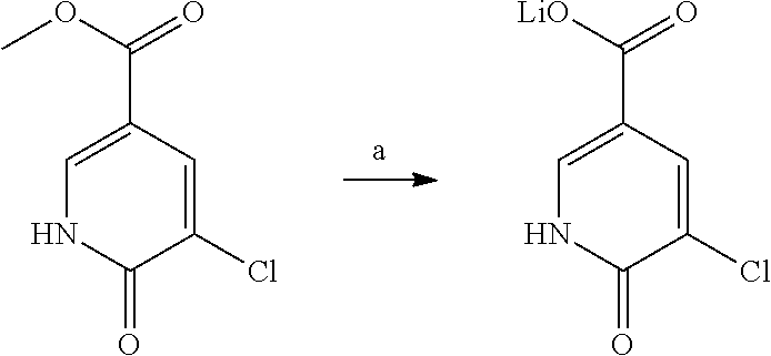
C1=C(C(OC)=O)C=C(Cl)C(=O)N1.C1=C(C([LiO])=O)C=C(Cl)C(=O)N1
